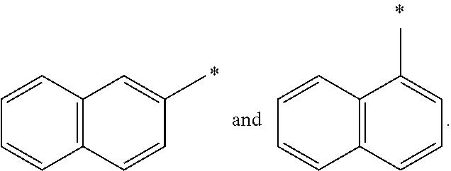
C12=C(C=CC=C1)C=C(C)C=C2.C12=C(C=CC=C1)C(C)=CC=C2
